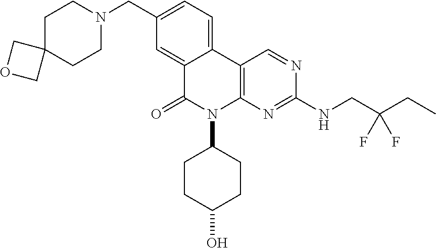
C1C2(CCN(CC3=CC=C4C(=C3)C(=O)N(C3CCC(O)CC3)C3=C4C=NC(NCC(CC)(F)F)=N3)C1)COC2
